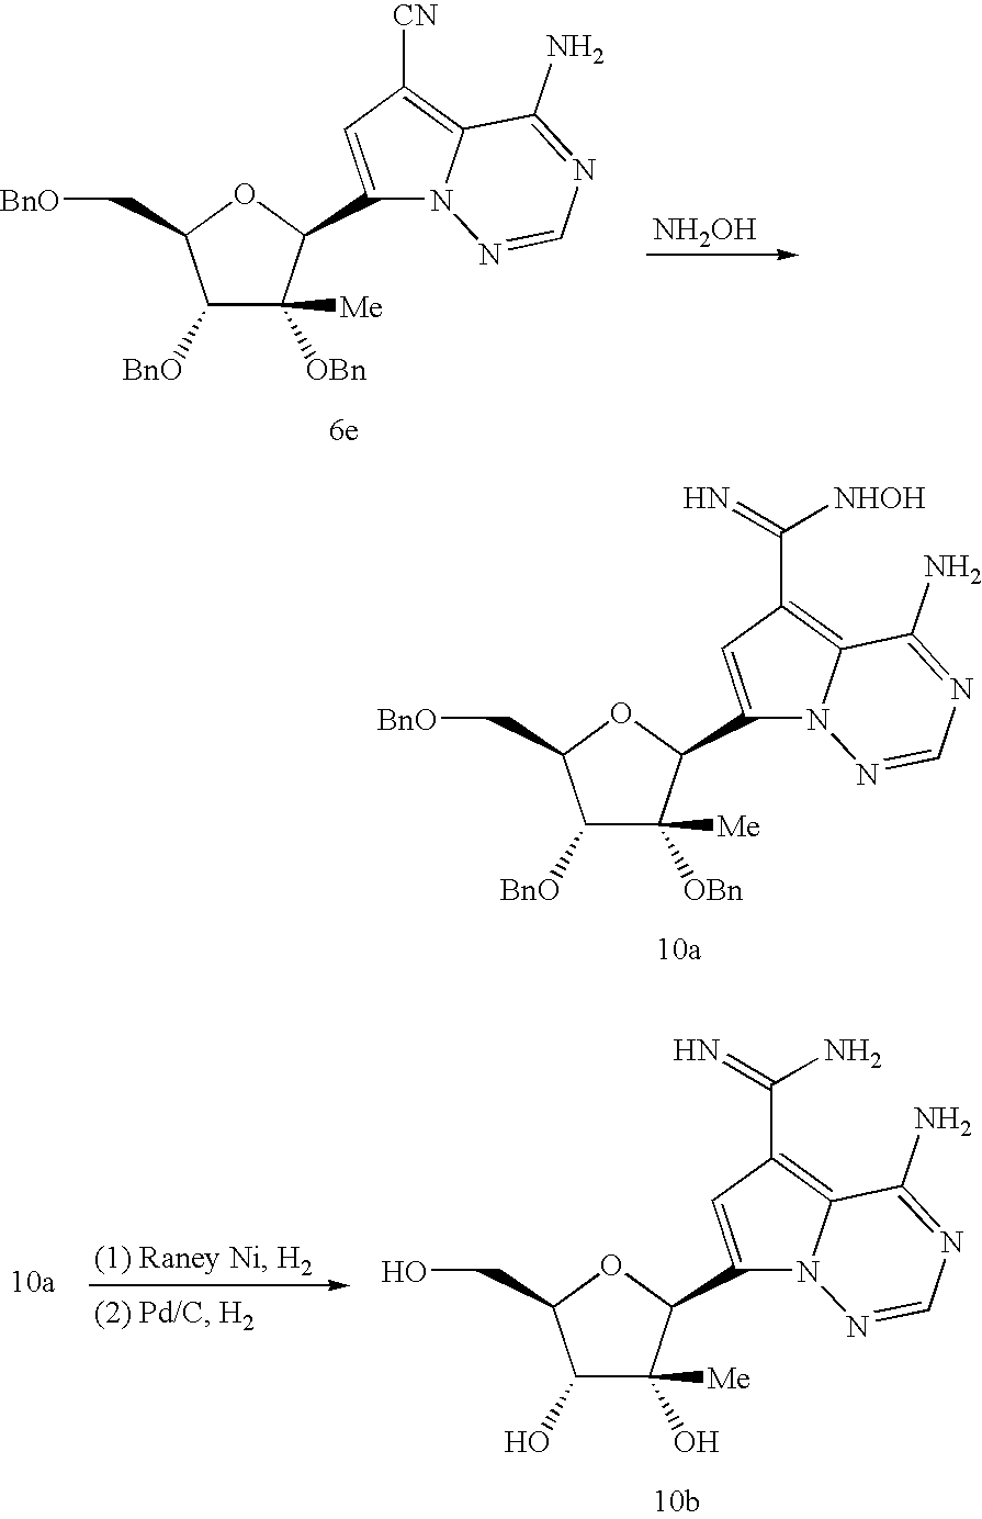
C1([BnO])C([OBn])([Me])C(C2=CC(C(=N)[NHOH])=C3N2N=CN=C3N)OC1C[BnO].C1([BnO])C([OBn])([Me])C(C2=CC([CN])=C3N2N=CN=C3N)OC1C[BnO].[NH2OH].C1(O)C(O)([Me])C(C2=CC(C(=N)N)=C3N2N=CN=C3N)OC1CO
